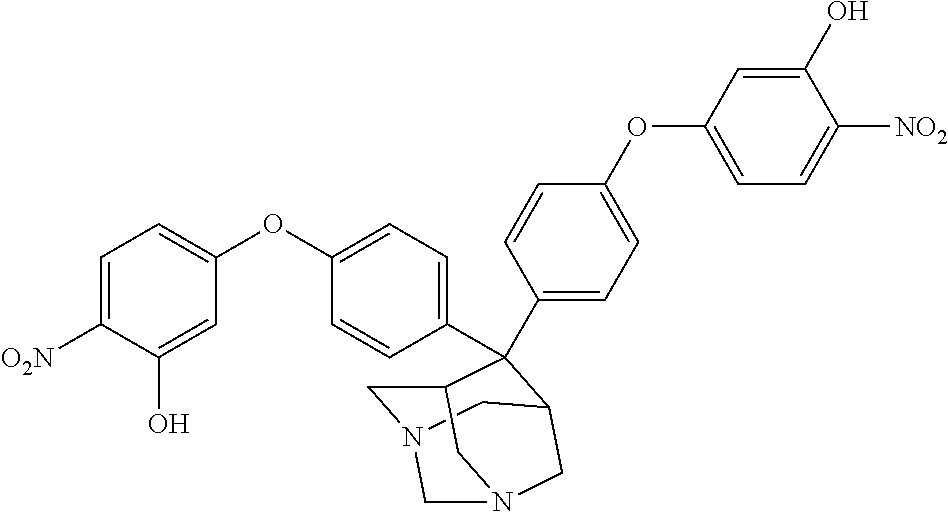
C1N2CC3C(C4=CC=C(OC5=CC=C([NO2])C(O)=C5)C=C4)(C4=CC=C(OC5=CC=C([O2N])C(O)=C5)C=C4)C1CN(C2)C3
